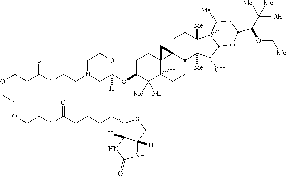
O(C1C([Me])([Me])C2([H])C3(CC1)C1(CCC4([Me])C([Me])(C(O)C5C4([H])C([Me])CC(C(C([Me])(O)[Me])OC[Me])O5)C1CC2)C3)C1([H])OCCN(CCNC(CCOCCOCCNC(CCCCC2C3([H])C([H])(CS2)NC(=O)N3)=O)=O)C1
